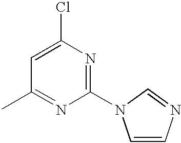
C1(Cl)=CC(C)=NC(N2C=CN=C2)=N1
